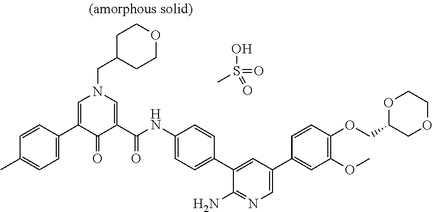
C1C(CN2C=C(C3=CC=C(C)C=C3)C(=O)C(C(NC3=CC=C(C4=CC(C5=CC(OC)=C(OCC6COCCO6)C=C5)=CN=C4N)C=C3)=O)=C2)CCOC1.OS(C)(=O)=O
